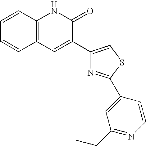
C1=CC2=C(C=C1)C=C(C1=CSC(C3=CC(CC)=NC=C3)=N1)C(=O)N2
